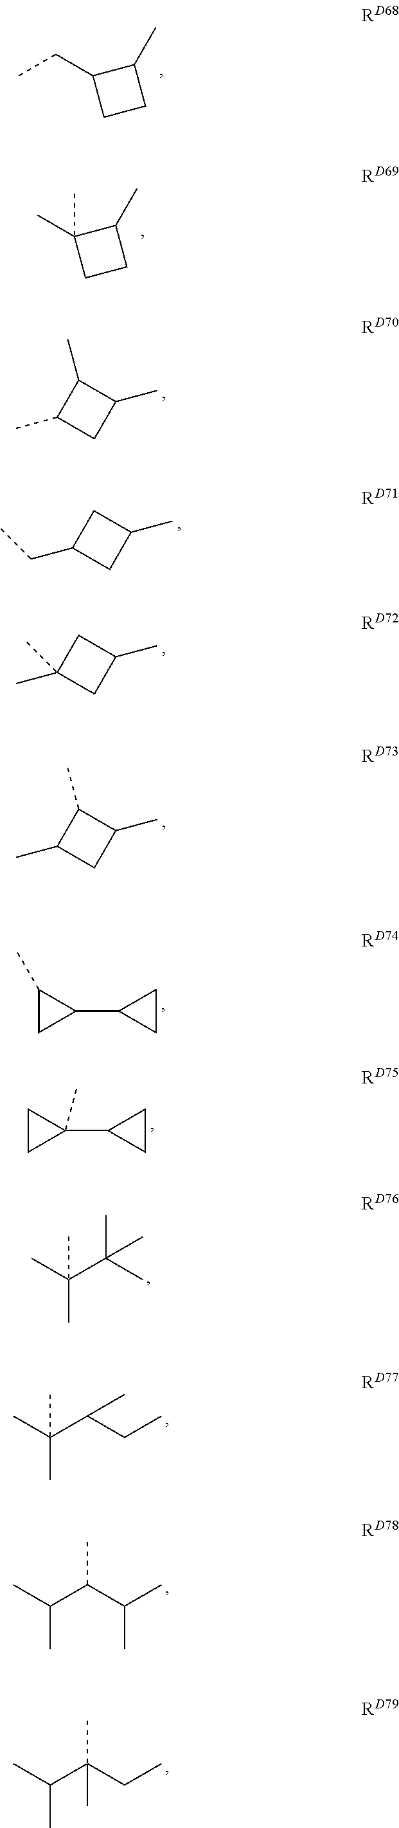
CCC1CCC1C.CC1(C)CCC1C.CC1CC(C)C1C.C(C1CC(C)C1)C.CC1(C)CC(C)C1.CC1CC(C)C1C.C1(C2CC2)C(C)C1.C1(C2CC2)(C)CC1.CC(C(C)(C)C)(C)C.CC(C(CC)C)(C)C.CC(C(C(C)C)C)C.CC(C(CC)(C)C)C
